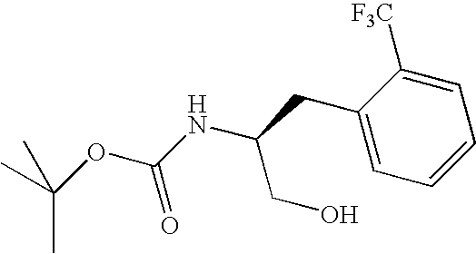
C1=C([F3C])C(CC(NC(OC(C)(C)C)=O)CO)=CC=C1
